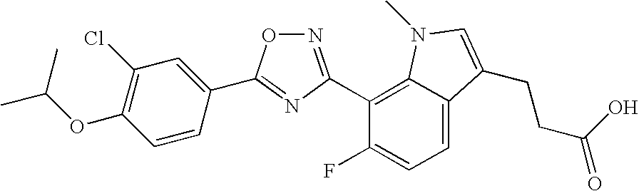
N1=C(C2=C3C(=CC=C2F)C(CCC(O)=O)=CN3C)N=C(C2=CC(Cl)=C(OC(C)C)C=C2)O1
